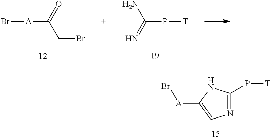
Br[A]C(CBr)=O.C(P[T])(N)=N.N1=C(P[T])NC([A]Br)=C1
